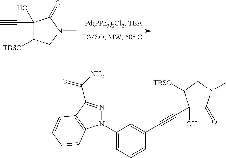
C1(C#C)(O)C([TBSO])CN(C)C1=O.N1(C2=CC=CC(C#CC3(O)C(=O)N(C)CC3[TBSO])=C2)N=C(C(=O)N)C2=C1C=CC=C2
